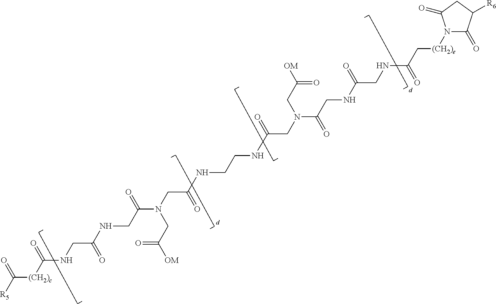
[R5]C([(CH2)c]C(NCC(NCC(N(CC(NCCNC(CN(C(CNC(CNC(C[(CH2)e]N1C(=O)C([R6])CC1=O)=O)=O)=O)CC(=O)[OM])=O)=O)CC(=O)[OM])=O)=O)=O)=O
